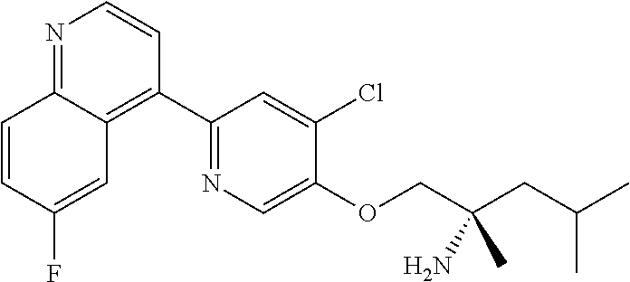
N1=C2C(=C(C3=NC=C(OCC(CC(C)C)(N)C)C(Cl)=C3)C=C1)C=C(F)C=C2
